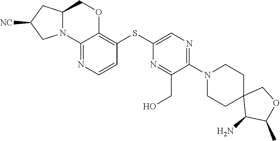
C1(N2CCC3(C(N)C(C)OC3)CC2)=NC=C(SC2=C3OCC4CC([NC])CN4C3=NC=C2)N=C1CO
